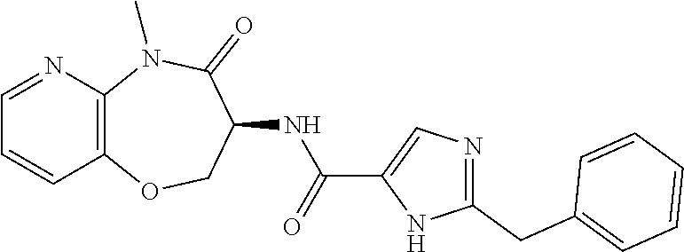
C12=C(N(C)C(=O)C(NC(C3=CN=C(CC4=CC=CC=C4)N3)=O)CO1)N=CC=C2
